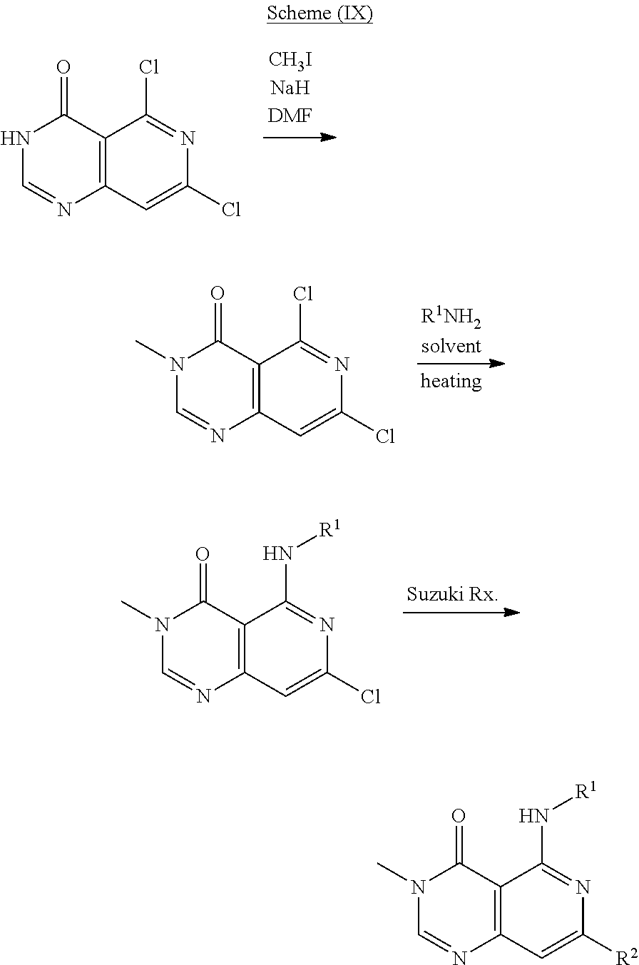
N1C=NC2=C(C1=O)C(Cl)=NC(Cl)=C2.N1(C)C=NC2=C(C1=O)C(Cl)=NC(Cl)=C2.N1(C)C=NC2=C(C1=O)C(N[R1])=NC(Cl)=C2.N1(C)C=NC2=C(C1=O)C(N[R1])=NC([R2])=C2
